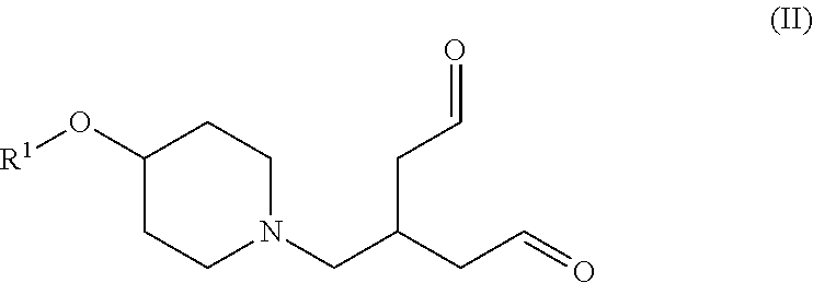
[R1]OC1CCN(CC(CC=O)CC=O)CC1
